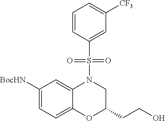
C1([BocHN])=CC=C2C(=C1)N(S(C1=CC([CF3])=CC=C1)(=O)=O)CC(CCO)O2
